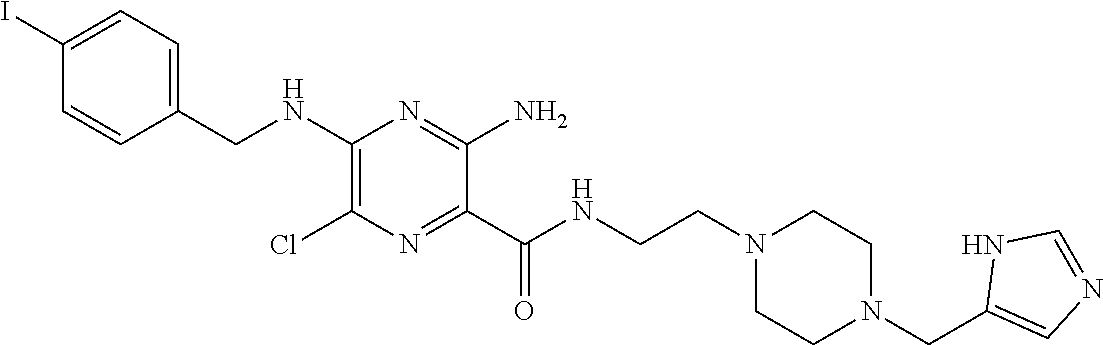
C1=C(I)C=CC(CNC2=C(Cl)N=C(C(NCCN3CCN(CC4=CN=CN4)CC3)=O)C(N)=N2)=C1
